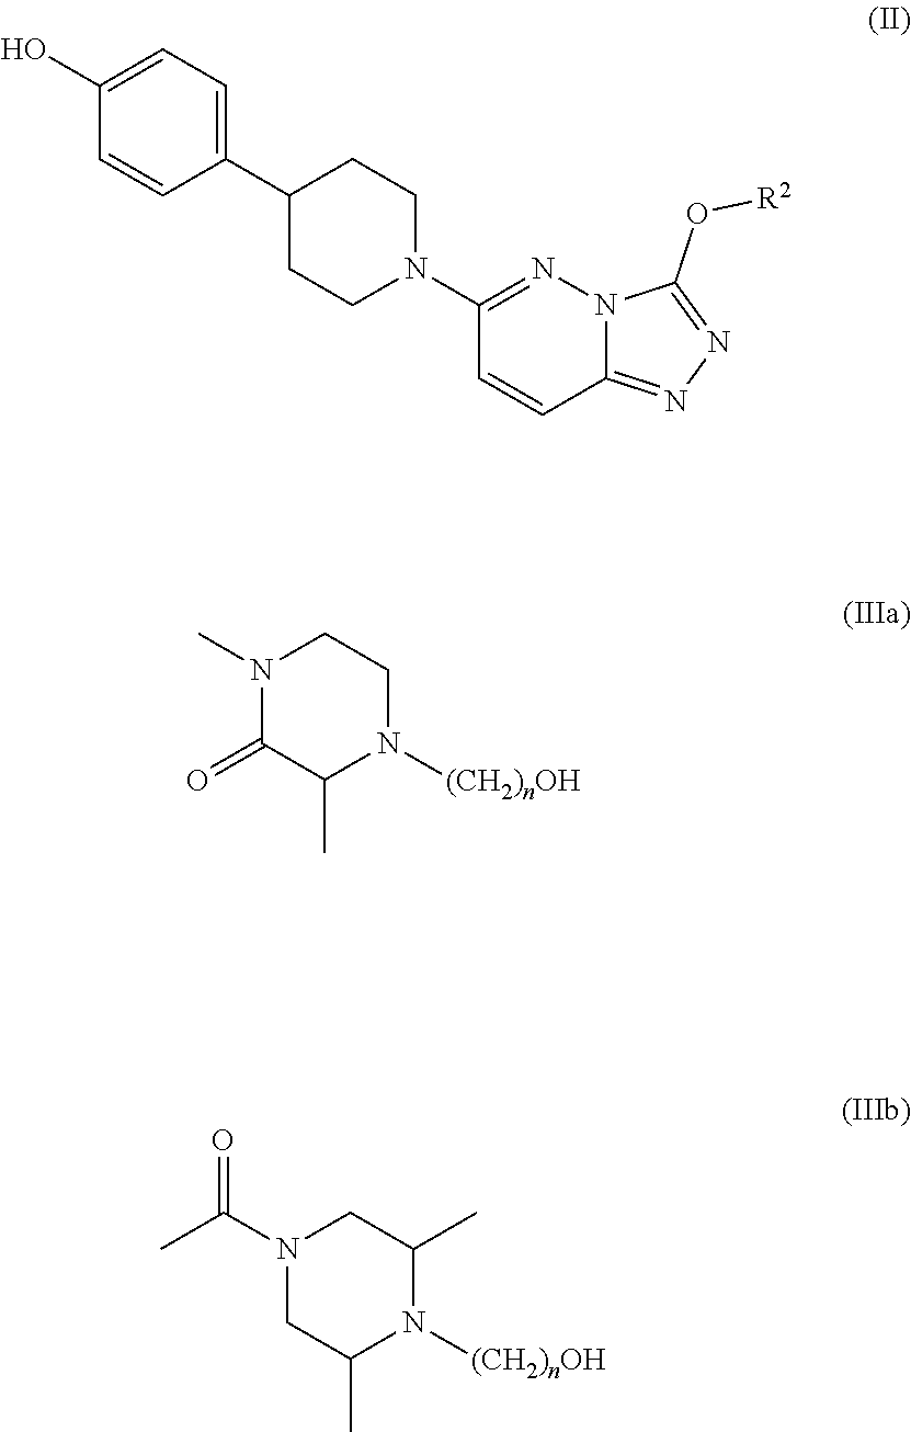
C1(O)=CC=C(C2CCN(C3=NN4C(=NN=C4O[R2])C=C3)CC2)C=C1.N1(C)C(=O)C(C)N([(CH2)nOH])CC1.N1(C(C)=O)CC(C)N([(CH2)nOH])C(C)C1
